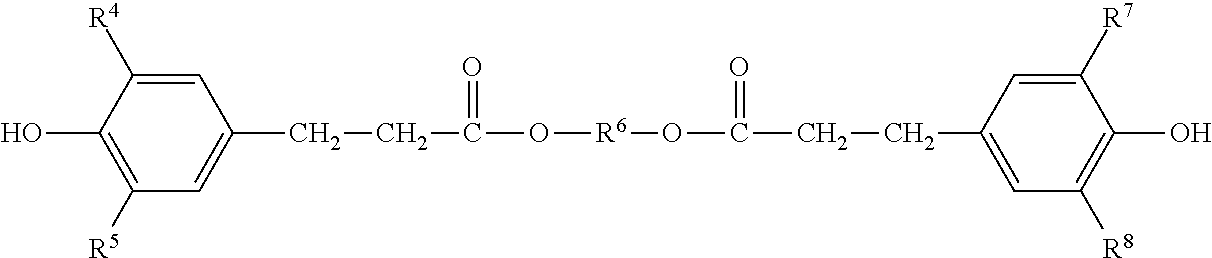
C1([R5])=C(O)C([R4])=CC(CCC(O[R6]OC(CCC2=CC([R8])=C(O)C([R7])=C2)=O)=O)=C1
